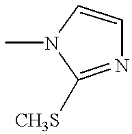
N1=C([CH3S])N(C)C=C1
